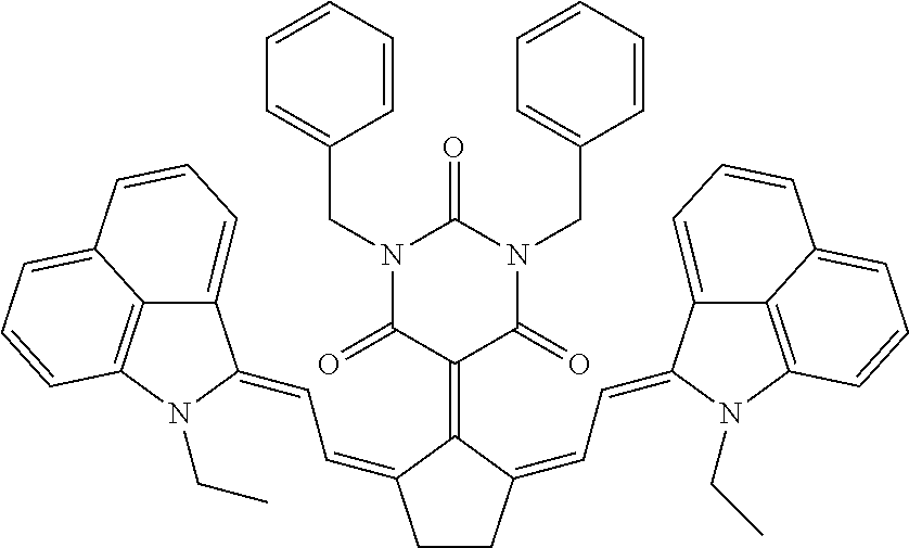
C1CC(=CC=C2C3=CC=CC4=CC=CC(=C34)N2CC)C(=C2C(=O)N(CC3=CC=CC=C3)C(=O)N(CC3=CC=CC=C3)C2=O)C1=CC=C1C2=CC=CC3=CC=CC(=C23)N1CC
